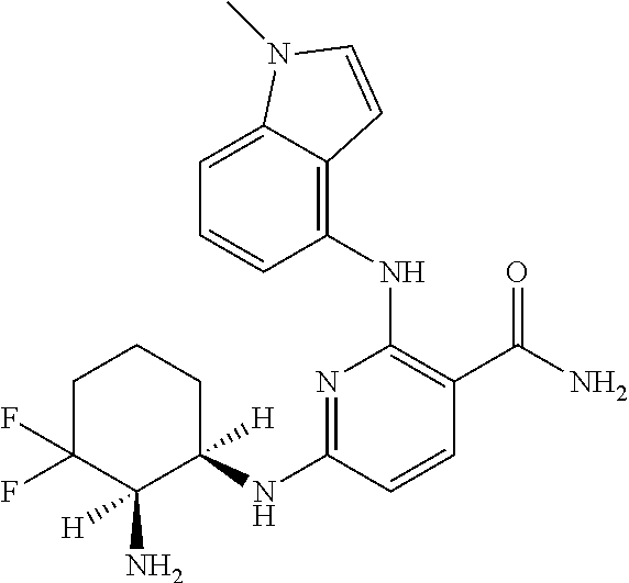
C1=C2C(=C(NC3=C(C(N)=O)C=CC(NC4([H])CCCC(F)(F)C4(N)[H])=N3)C=C1)C=CN2C
